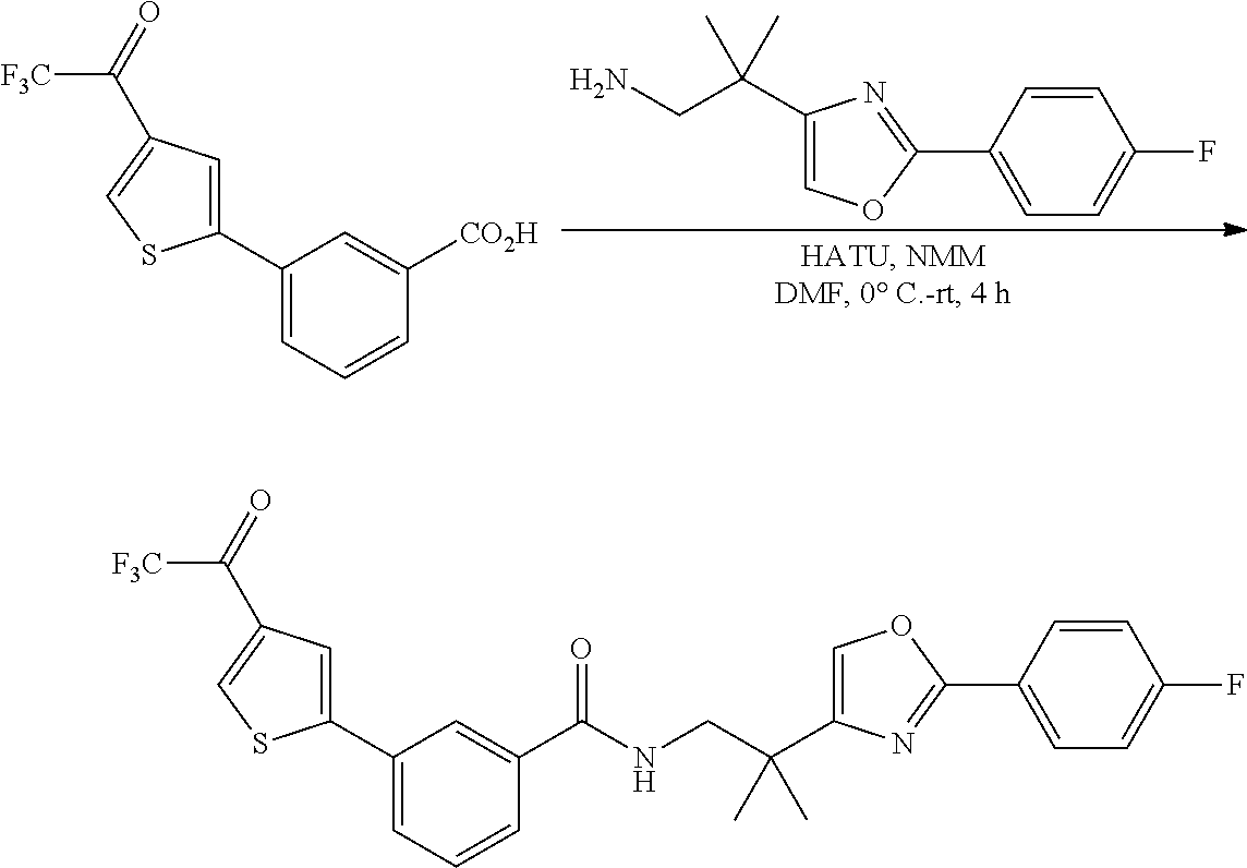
C1=CC(C2=NC(C(CN)(C)C)=CO2)=CC=C1F.C1(C2=CC(C(=O)[F3C])=CS2)=CC=CC([CO2H])=C1.C1(C2=CC(C(=O)[F3C])=CS2)=CC=CC(C(=O)NCC(C2=COC(C3=CC=C(F)C=C3)=N2)(C)C)=C1
